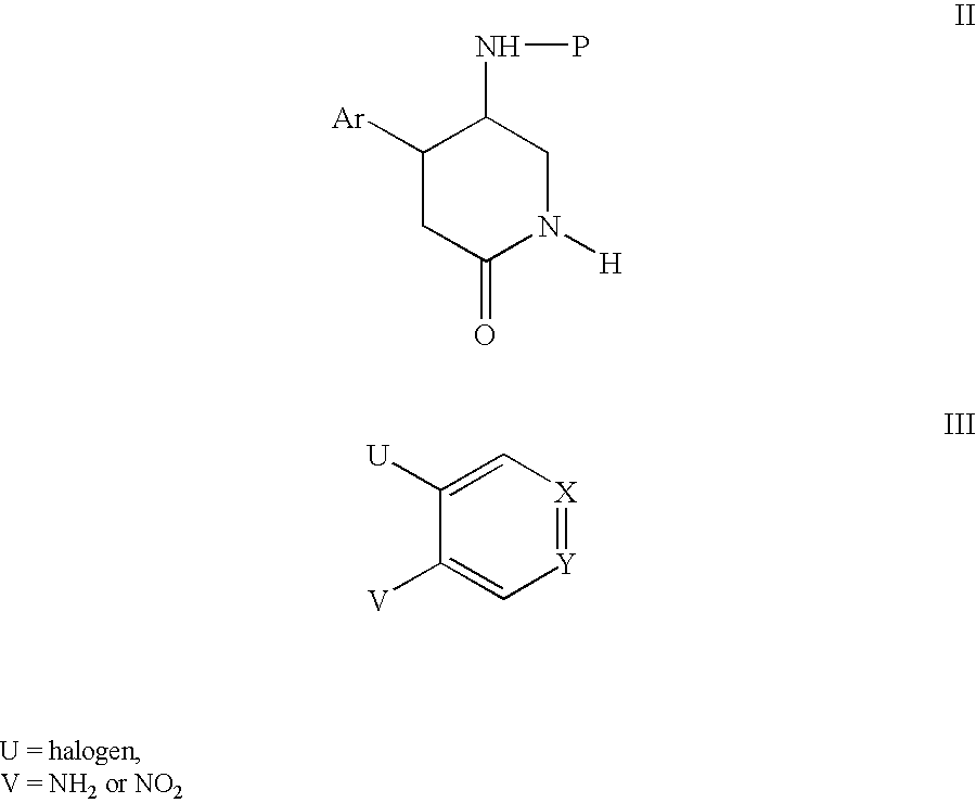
C1([Ar])CC(=O)N([H])CC1NP.[Y]1=[X]C=C([U])C([V])=C1
